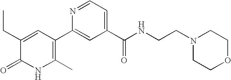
N1C(C)=C(C2=CC(C(NCCN3CCOCC3)=O)=CC=N2)C=C(CC)C1=O
